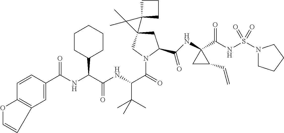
C(=O)(NC(C(NC(C(=O)N1CC2(CC1C(NC1(C(NS(N3CCCC3)(=O)=O)=O)CC1C=C)=O)C1(C2(C)C)CCC1)C(C)(C)C)=O)C1CCCCC1)C1=CC2=C(C=C1)OC=C2
